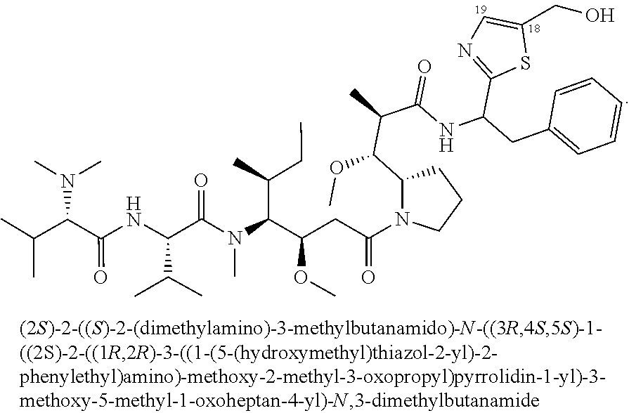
CN(C(C(NC(C(N(C)C)C(C)C)=O)C(C)C)=O)C(C(OC)CC(N1C(C(OC)C(C)C(=O)NC(CC2=CC=CC=C2)C2=NC=C(CO)S2)CCC1)=O)C(C)CC
